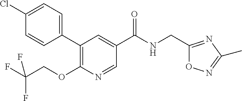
C1(C2=CC=C(Cl)C=C2)=C(OCC(F)(F)F)N=CC(C(NCC2=NC(C)=NO2)=O)=C1
